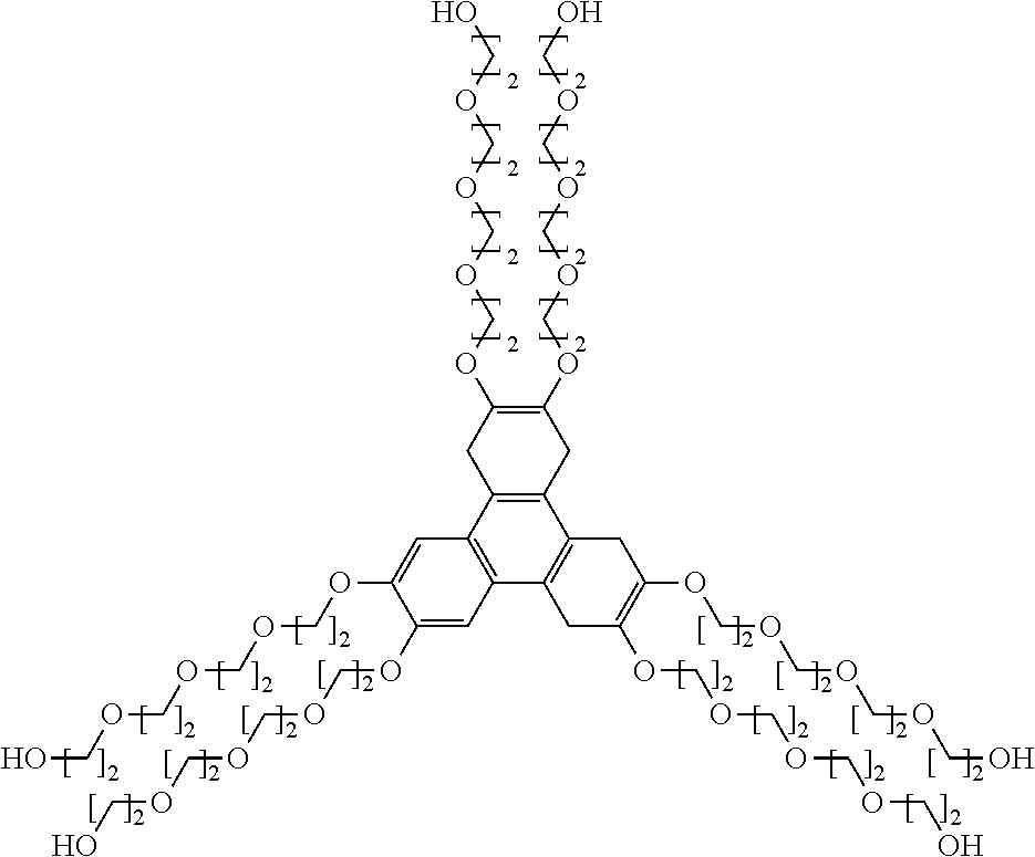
C12=C(C3=C(C4=C1CC(OCOCOCOCO)=C(OCOCOCOCO)C4)CC(OCOCOCOCO)=C(OCOCOCOCO)C3)C=C(OCOCOCOCO)C(OCOCOCOCO)=C2
